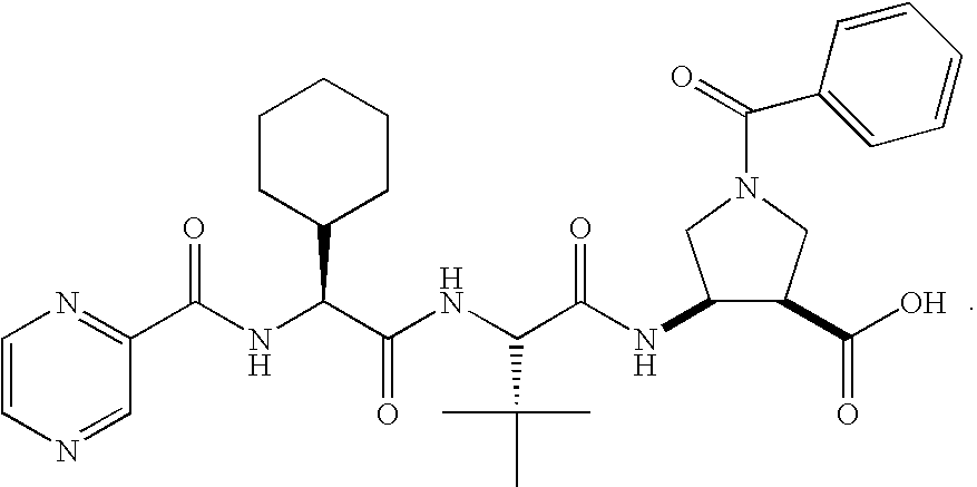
C1=CN=CC(C(NC(C(NC(C(NC2C(C(O)=O)CN(C(=O)C3=CC=CC=C3)C2)=O)C(C)(C)C)=O)C2CCCCC2)=O)=N1
